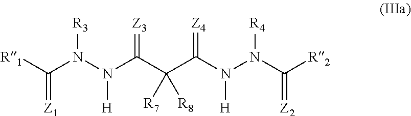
[R1]C(N(N(C(C(C(N(N(C([R2])=[Z2])[R4])[H])=[Z4])([R7])[R8])=[Z3])[H])[R3])=[Z1]
